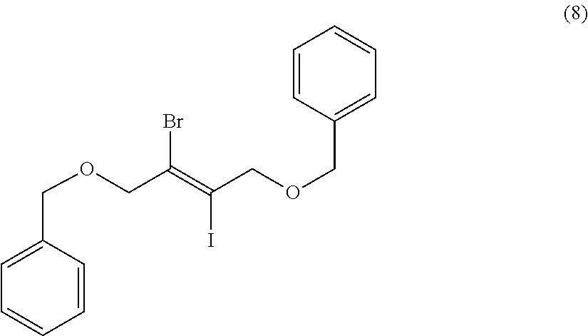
BrC(=C(COCC1=CC=CC=C1)I)COCC1=CC=CC=C1
